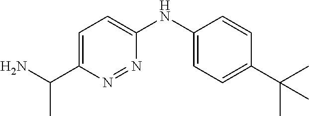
C1(NC2=CC=C(C(N)C)N=N2)=CC=C(C(C)(C)C)C=C1
